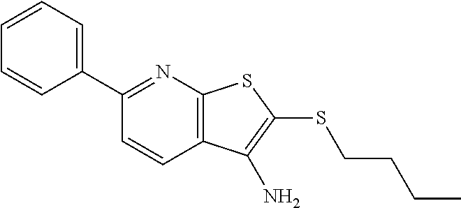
C1(C2=CC=CC=C2)=NC2=C(C=C1)C(N)=C(SCCCC)S2
